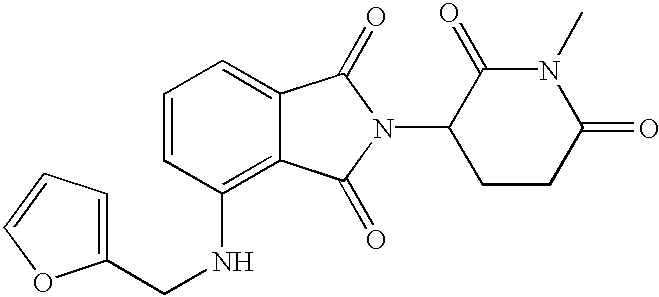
N1(C)C(=O)CCC(N2C(=O)C3=CC=CC(NCC4=CC=CO4)=C3C2=O)C1=O
